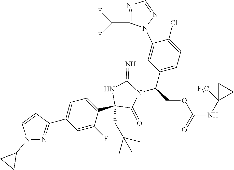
C(COC(NC1([F3C])CC1)=O)(C1=CC=C(Cl)C(N2C(C(F)F)=NC=N2)=C1)N1C(=O)C(C2=CC=C(C3=NN(C4CC4)C=C3)C=C2F)(CC(C)(C)C)NC1=N
